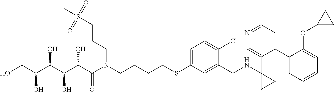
S(C1=CC=C(Cl)C(CNC2(C3=CN=CC=C3C3=CC=CC=C3OC3CC3)CC2)=C1)CCCCN(C(C(C(C(C(CO)O)O)O)O)=O)CCCS(C)(=O)=O
